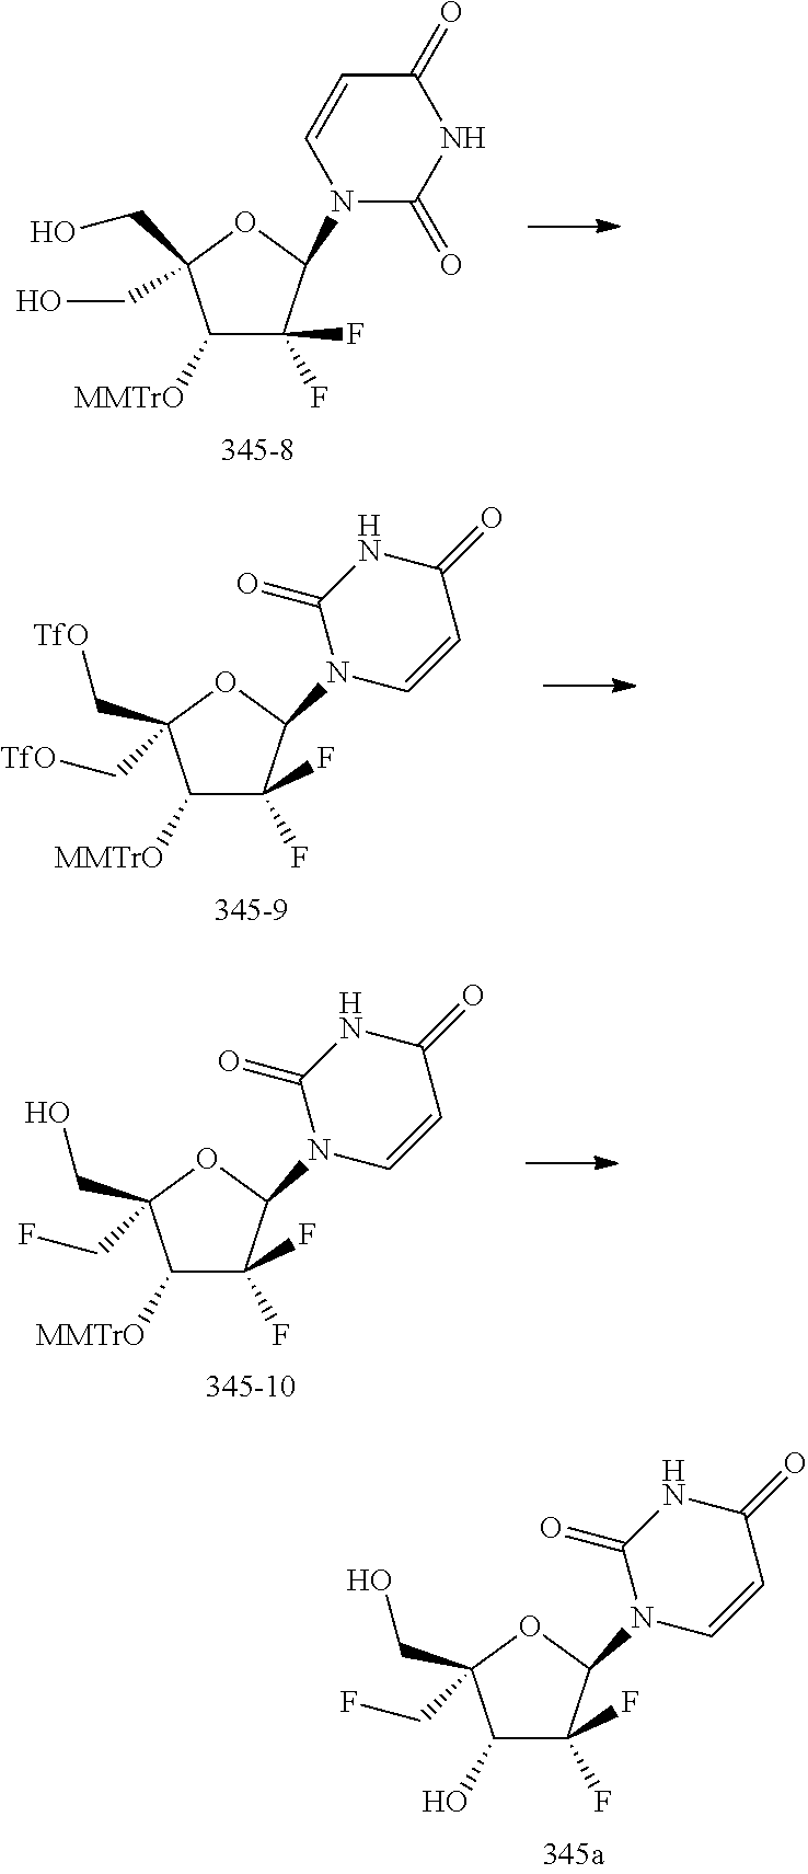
C1([MMTrO])C(F)(F)C(N2C(=O)NC(=O)C=C2)OC1(CO)CO.C1([MMTrO])C(F)(F)C(N2C(=O)NC(=O)C=C2)OC1(C[TfO])C[TfO].C1([MMTrO])C(F)(F)C(N2C(=O)NC(=O)C=C2)OC1(CF)CO.C1(O)C(F)(F)C(N2C(=O)NC(=O)C=C2)OC1(CF)CO
